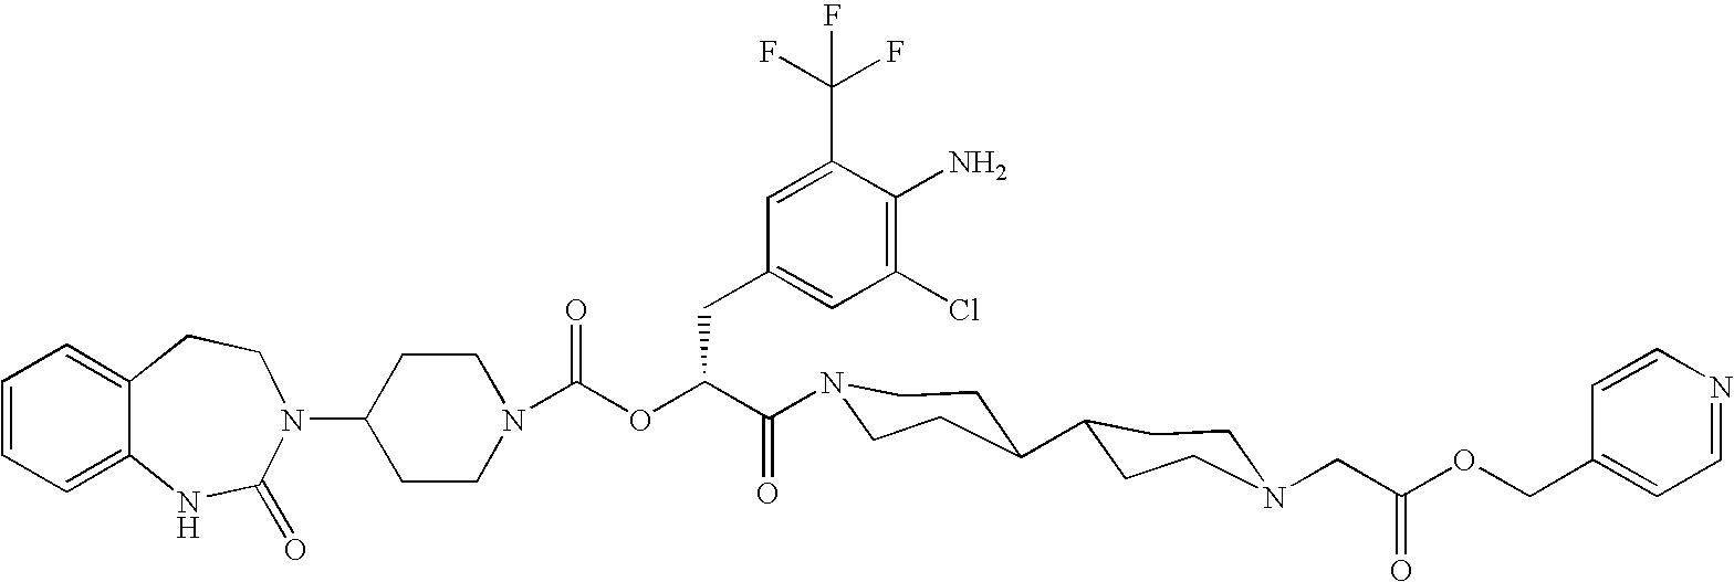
C1(N2C(=O)NC3=CC=CC=C3CC2)CCN(C(OC(C(=O)N2CCC(C3CCN(CC(OCC4=CC=NC=C4)=O)CC3)CC2)CC2=CC(Cl)=C(N)C(C(F)(F)F)=C2)=O)CC1
